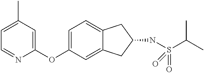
C1(OC2=CC=C3C(=C2)CC(NS(C(C)C)(=O)=O)C3)=CC(C)=CC=N1
